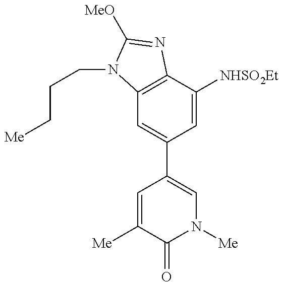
C12=C(C([NHSO2Et])=CC(C3=CN([Me])C(=O)C([Me])=C3)=C1)N=C([MeO])N2CCC[Me]
